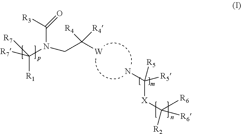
[R7]C([R1])(N(Cc([R4])([R4])[W])C([R3])=O)[R7].Nc([R5])([X]C([R2])([R6])[R6])[R5]
